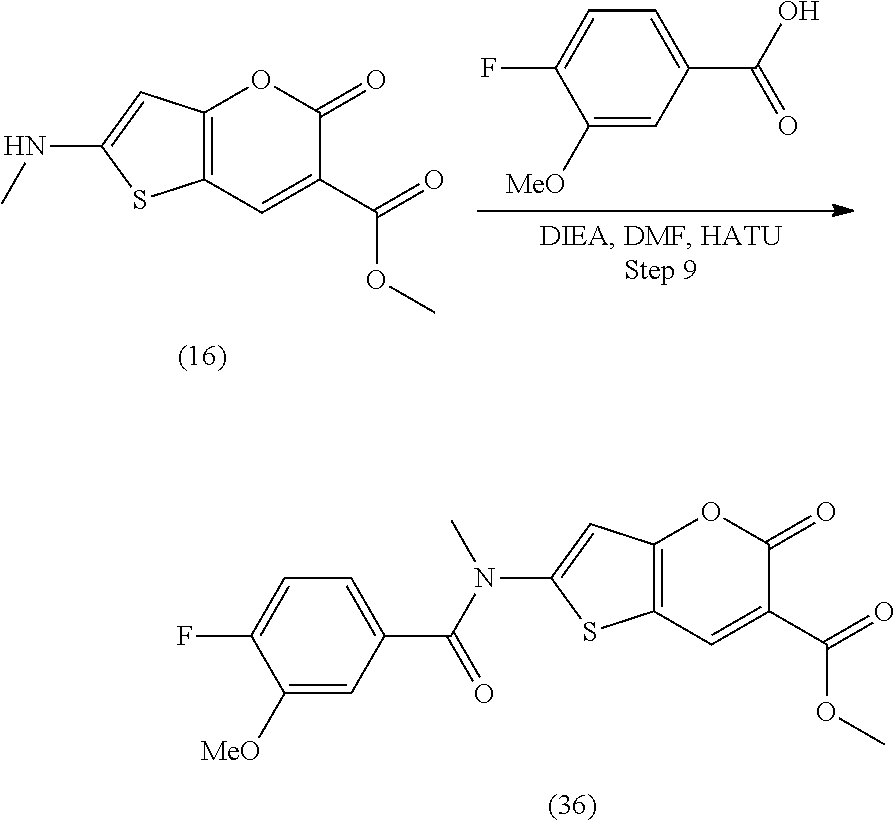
C12=C(C=C(C(=O)OC)C(=O)O1)SC(NC)=C2.C1=C(F)C([MeO])=CC(C(O)=O)=C1.C12=C(C=C(C(=O)OC)C(=O)O1)SC(N(C(=O)C1=CC=C(F)C([MeO])=C1)C)=C2
